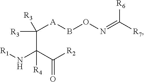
[A](BON=C([R7])[R6])C(C(N[R1])(C([R2])=O)[R4])([R3])[R3]
